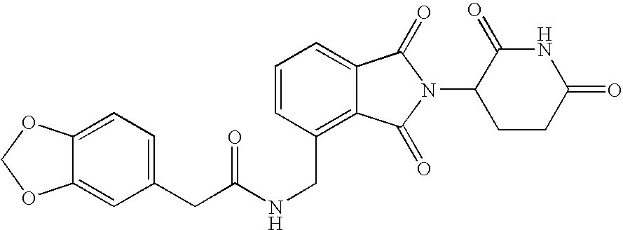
C(C1=C2C(=CC=C1)C(=O)N(C1CCC(=O)NC1=O)C2=O)NC(CC1=CC=C2C(=C1)OCO2)=O
